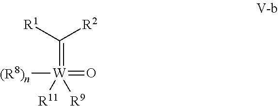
[(R8)n][W](=O)([R9])([R11])=C([R1])[R2]
